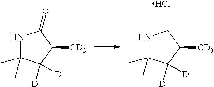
N1C(C)(C)C([D])([D])C([CD3])C1=O.N1C(C)(C)C([D])([D])C([CD3])C1.Cl
